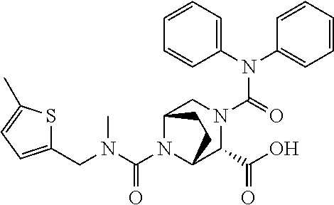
N(C(=O)N1CC2N(C(N(CC3=CC=C(C)S3)C)=O)C(C1C(O)=O)CC2)(C1=CC=CC=C1)C1=CC=CC=C1
